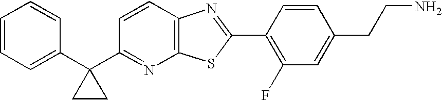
C1=CC=C(C2(C3=NC4=C(C=C3)N=C(C3=C(F)C=C(CCN)C=C3)S4)CC2)C=C1
